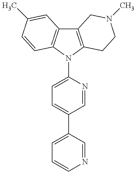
C12=C(N(C3=CC=C(C4=CC=CN=C4)C=N3)C3=C1C=C(C)C=C3)CCN(C)C2
